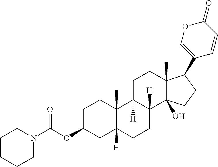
C1C(OC(N2CCCCC2)=O)CC2([H])C(C)(C1)C1([H])C([H])(CC2)C2(O)C(C)(CC1)C(C1=COC(=O)C=C1)CC2
